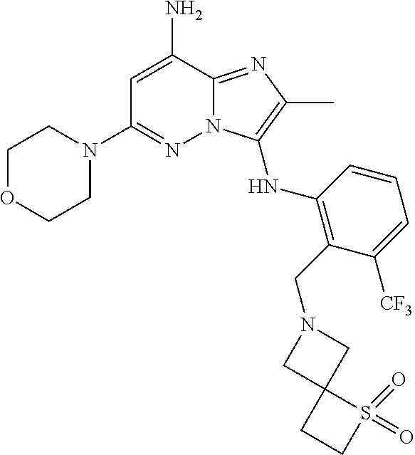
C1=C(N)C2=NC(C)=C(NC3=C(CN4CC5(C4)CCS5(=O)=O)C([CF3])=CC=C3)N2N=C1N1CCOCC1
